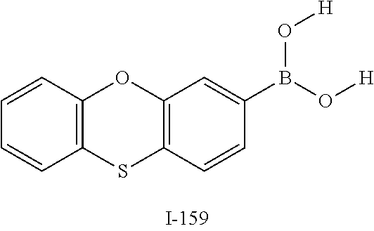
C1=CC2=C(C=C1)SC1=C(O2)C=C(B(O[H])O[H])C=C1
